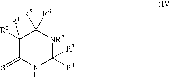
C1([R2])([R1])C(=S)NC([R4])([R3])[NR7]C1([R5])[R6]
